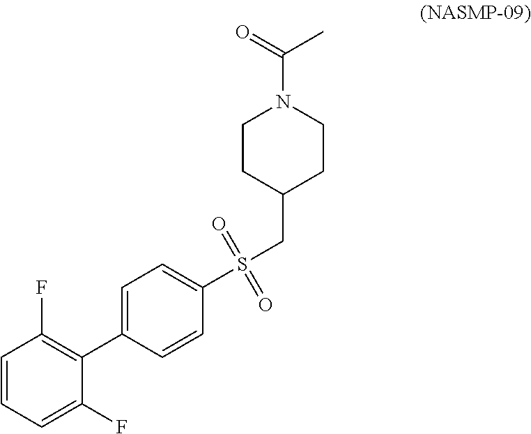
C1=C(C2=C(F)C=CC=C2F)C=CC(S(CC2CCN(C(=O)C)CC2)(=O)=O)=C1
